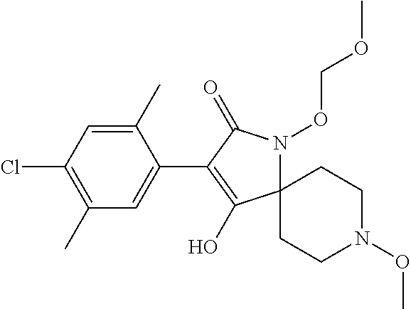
C12(N(OCOC)C(=O)C(C3=CC(C)=C(Cl)C=C3C)=C1O)CCN(OC)CC2
